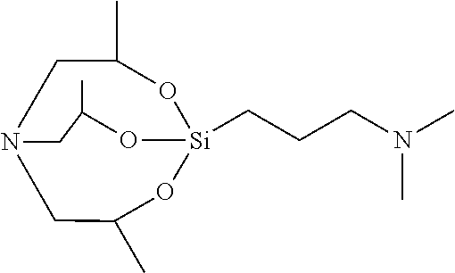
C1N2CC(C)O[Si](CCCN(C)C)(OC1C)OC(C)C2
